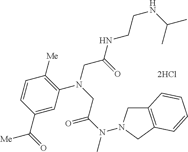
[2HCl].C1=C(C(=O)[Me])C=CC([Me])=C1N(CC(NCCNC(C)C)=O)CC(N(C)N1CC2=C(C1)C=CC=C2)=O
